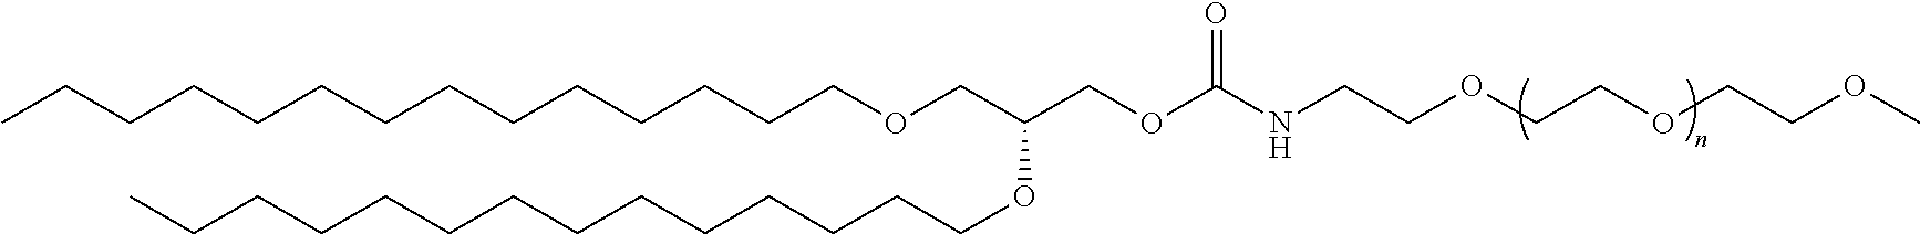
C(CCCCCCCCCCOCC(COC(NCCOCCOCCOC)=O)OCCCCCCCCCCCCCC)CCC
